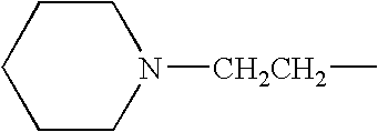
C1CN([CH2CH2]C)CCC1
